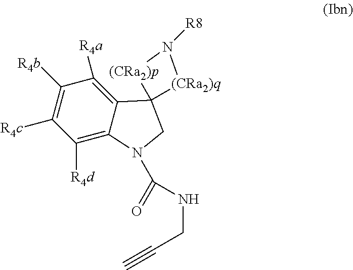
C1([R4d])=C2C(=C([R4a])C([R4b])=C1[R4c])C1(CN2C(=O)NCC#C)[(CRa2)q]N([R8])[(CRa2)p]1
